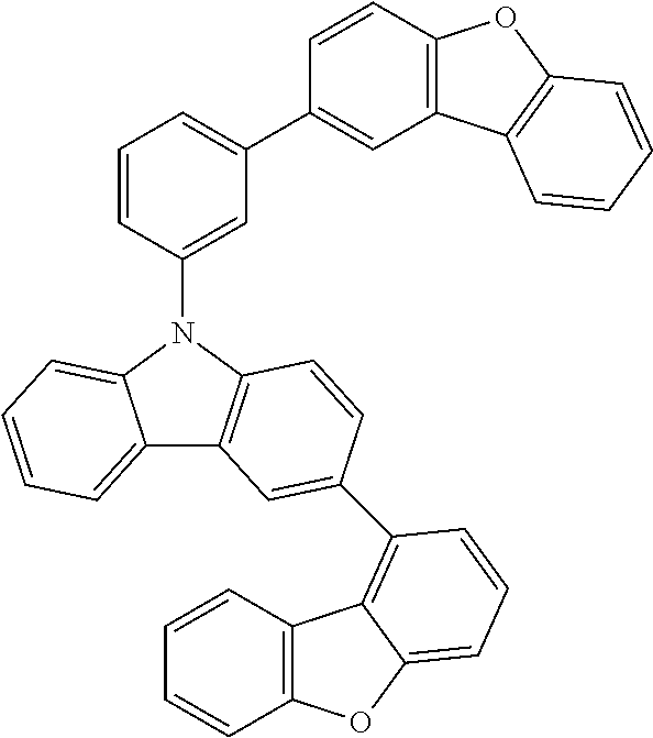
C12=CC=CC=C1N(C1=CC(C3=CC4=C(C=C3)OC3=C4C=CC=C3)=CC=C1)C1=C2C=C(C2=C3C4=C(C=CC=C4)OC3=CC=C2)C=C1
